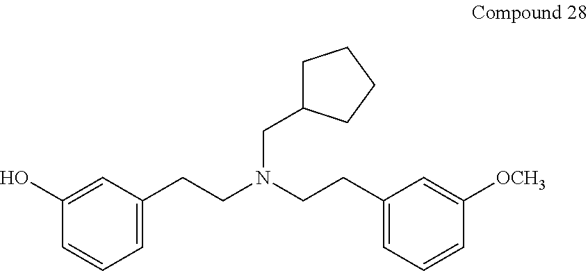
C1=C(CCN(CCC2=CC=CC([OCH3])=C2)CC2CCCC2)C=C(O)C=C1
